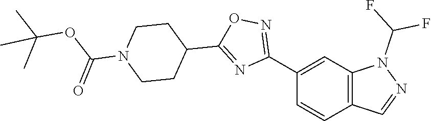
C1=CC2=C(C=C1C1=NOC(C3CCN(C(OC(C)(C)C)=O)CC3)=N1)N(C(F)F)N=C2
